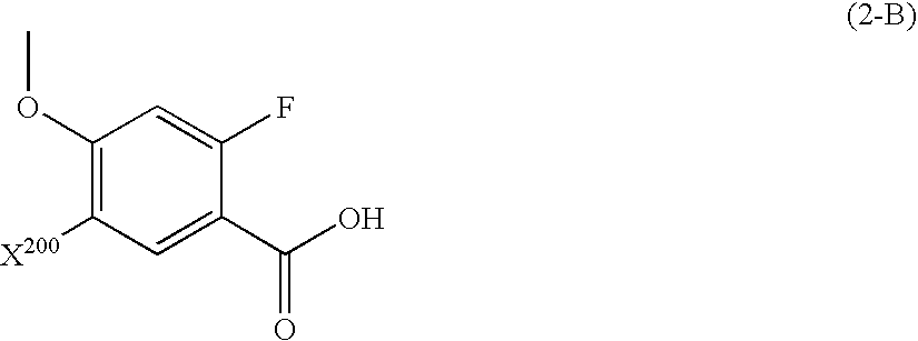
C1(OC)=C([X200])C=C(C(O)=O)C(F)=C1
